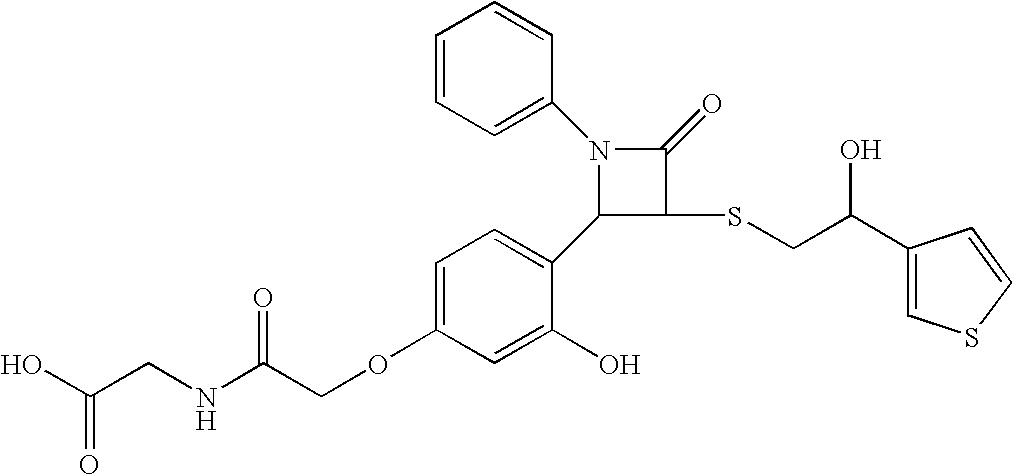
N1(C2=CC=CC=C2)C(C2=CC=C(OCC(NCC(O)=O)=O)C=C2O)C(SCC(C2=CSC=C2)O)C1=O
